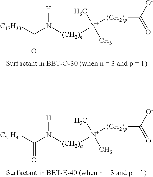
C(=O)([C17H33])N([(CH2)n][N+](C)(C)[(CH2)p]C([O-])=O)[H].C(=O)([C21H41])N([(CH2)n][N+](C)(C)[(CH2)p]C([O-])=O)[H]
